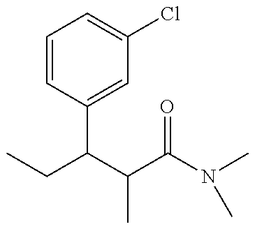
CCC(C(C(N(C)C)=O)C)C1=CC(Cl)=CC=C1
